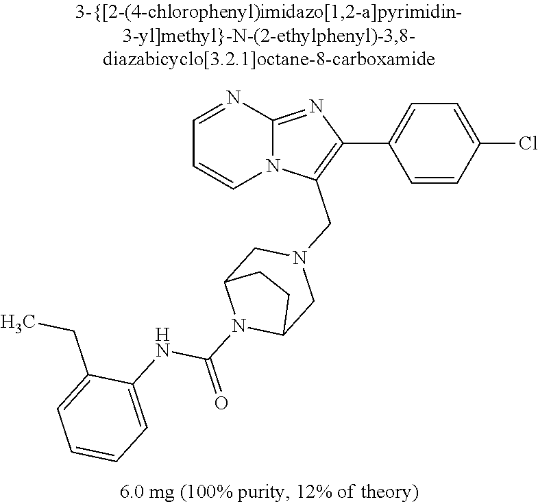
C1=CC(Cl)=CC=C1C1=C(CN2CC3N(C(=O)NC4=CC=CC=C4CC)C(C2)CC3)N2C(=N1)N=CC=C2
